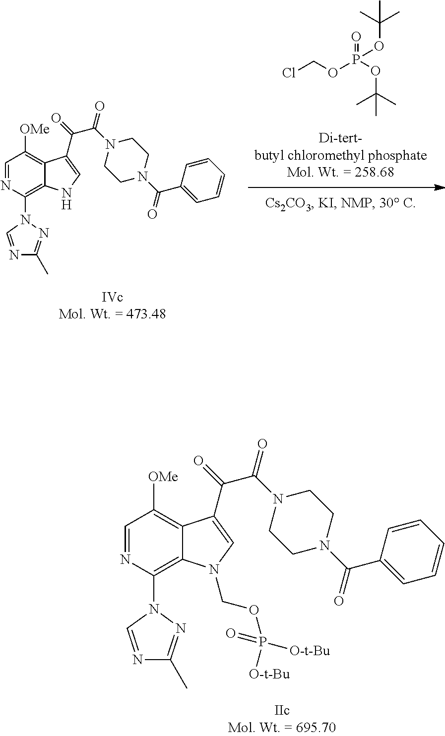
ClCOP(OC(C)(C)C)(=O)OC(C)(C)C.C1=NC(N2C=NC(C)=N2)=C2C(=C1[OMe])C(C(C(N1CCN(C(=O)C3=CC=CC=C3)CC1)=O)=O)=CN2.C1=NC(N2C=NC(C)=N2)=C2C(=C1[OMe])C(C(C(N1CCN(C(=O)C3=CC=CC=C3)CC1)=O)=O)=CN2COP(=O)([O-t-Bu])[O-t-Bu]
